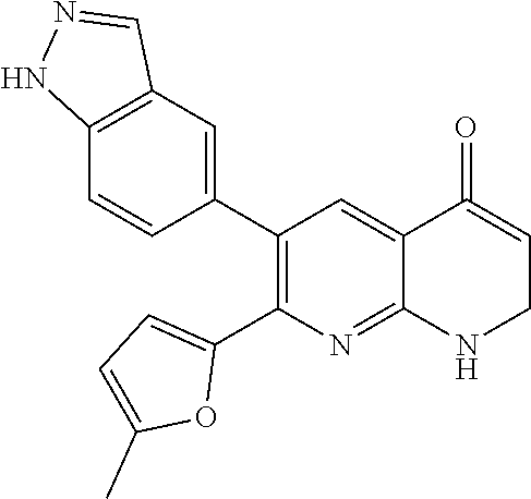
C12=C(C=C(C3=C(C4=CC=C(C)O4)N=C4C(=C3)C(=O)=CCN4)C=C1)C=NN2
